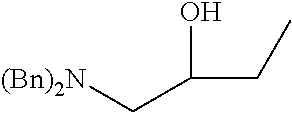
C(CC)(O)C[(Bn)2N]
